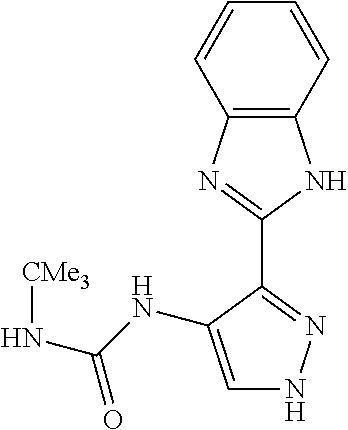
C1=CC2=C(C=C1)NC(C1=NNC=C1NC(N[CMe3])=O)=N2
